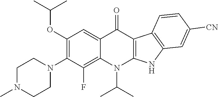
C1(OC(C)C)=C(N2CCN(C)CC2)C(F)=C2C(=C1)C(=O)C1=C(N2C(C)C)NC2=C1C=CC([CN])=C2
